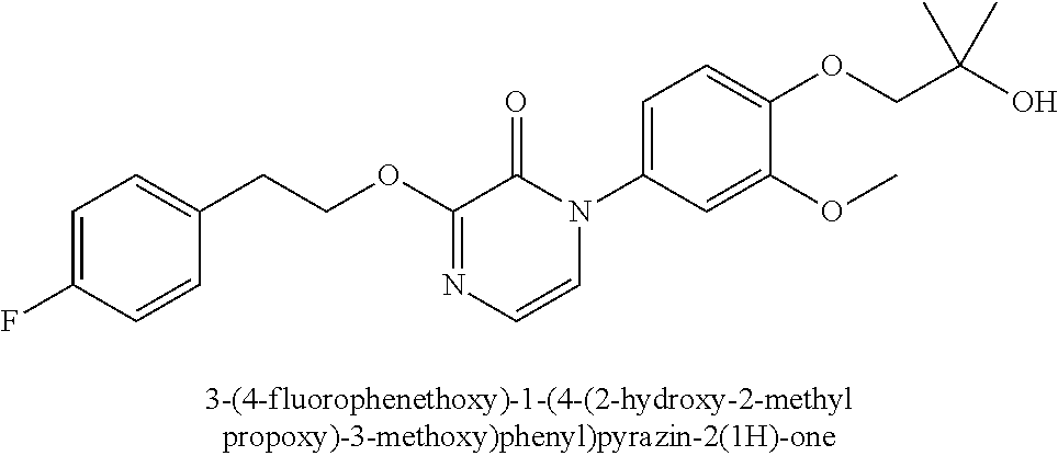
C1=C(F)C=CC(CCOC2=NC=CN(C3=CC=C(OCC(O)(C)C)C(OC)=C3)C2=O)=C1
